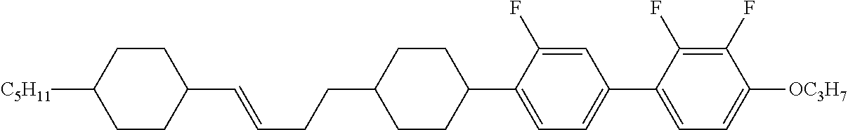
C1(C=CCCC2CCC(C3=CC=C(C4=CC=C([OC3H7])C(F)=C4F)C=C3F)CC2)CCC([C5H11])CC1
